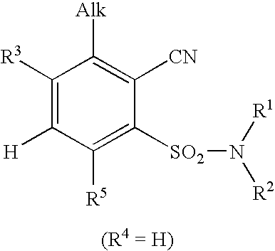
C1([R3])=C([H])C([R5])=C([SO2]N([R2])[R1])C([CN])=C1[Alk]
